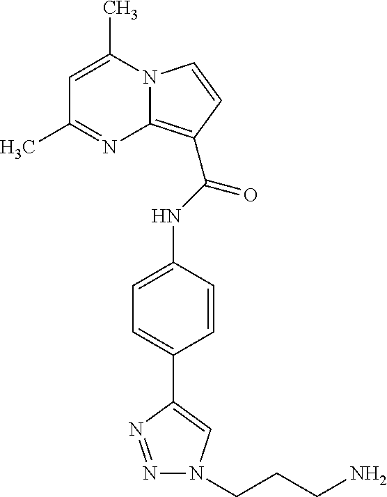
C1=C(C)N2C(=C(C(NC3=CC=C(C4=CN(CCCN)N=N4)C=C3)=O)C=C2)N=C1C
